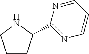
C1CC(C2=NC=CC=N2)NC1
